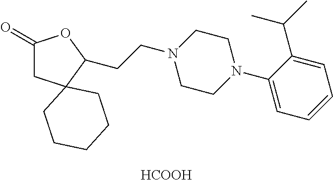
C1(=O)CC2(C(CCN3CCN(C4=CC=CC=C4C(C)C)CC3)O1)CCCCC2.[HCOOH]
